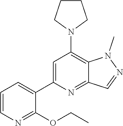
N1(C)C2=C(N3CCCC3)C=C(C3=CC=CN=C3OCC)N=C2C=N1
